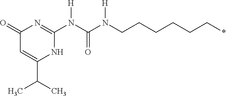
C(CCCC*)CN(C(N(C1=NC(=O)C=C(C(C)C)N1)[H])=O)[H]
